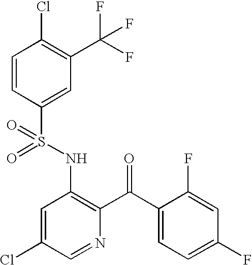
C1=CC(S(NC2=C(C(C3=CC=C(F)C=C3F)=O)N=CC(Cl)=C2)(=O)=O)=CC(C(F)(F)F)=C1Cl
